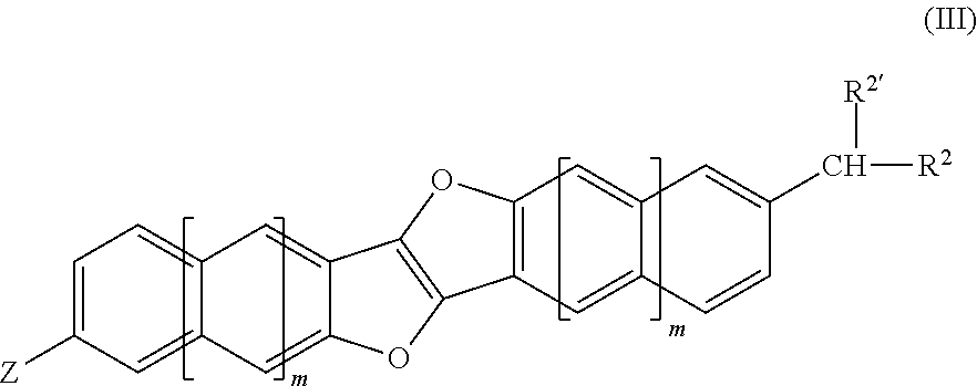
C1=C([Z])C=C2C(=C1)C=C1C(=C2)OC2=C1OC1=C2C=C2C(=C1)C=C(C([R2])[R2])C=C2
